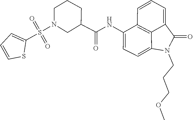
C1(C(NC2=CC=C3C4=C2C=CC=C4C(=O)N3CCCOC)=O)CN(S(=O)(=O)C2=CC=CS2)CCC1
